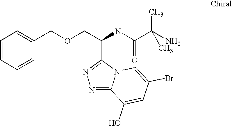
C1=CC=CC(COCC(NC(C(N)(C)C)=O)C2=NN=C3N2C=C(Br)C=C3O)=C1
